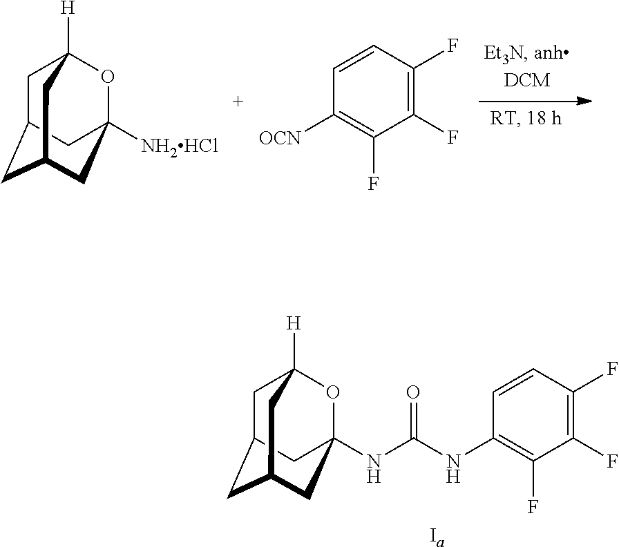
C1C2CC3CC([NH2HCl])(OC1([H])C3)C2.C1=CC(F)=C(F)C(F)=C1[OCN].C1C2CC3CC(NC(NC4=C(F)C(F)=C(F)C=C4)=O)(OC1([H])C3)C2.[Ia]
